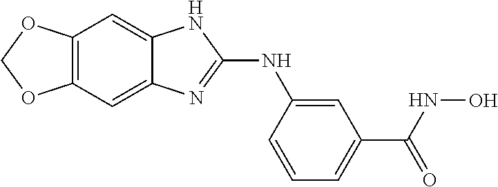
C12=C(C=C3C(=C1)NC(NC1=CC(C(NO)=O)=CC=C1)=N3)OCO2
